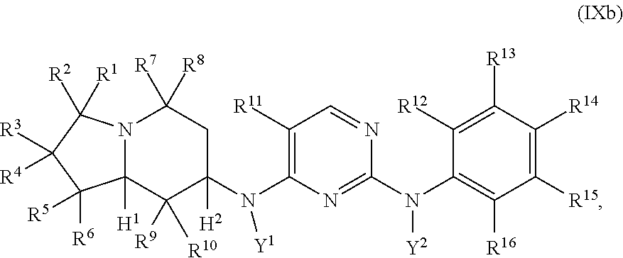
N12C([H1])(C([R9])([R10])C(N(C3=C([R11])C=NC(N(C4=C([R16])C([R15])=C([R14])C([R13])=C4[R12])[Y2])=N3)[Y1])([H2])CC1([R8])[R7])C([R6])([R5])C([R3])([R4])C2([R1])[R2]
